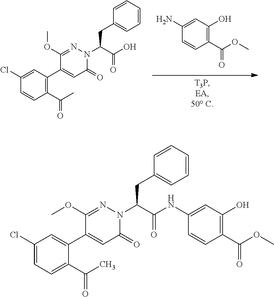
NC1=CC(O)=C(C(=O)OC)C=C1.C1=CC=CC=C1CC(C(O)=O)N1C(=O)C=C(C2=C(C(=O)C)C=CC(Cl)=C2)C(OC)=N1.C1=CC=CC=C1CC(C(NC1=CC(O)=C(C(=O)OC)C=C1)=O)N1C(=O)C=C(C2=CC(Cl)=CC=C2C(=O)C)C(OC)=N1
